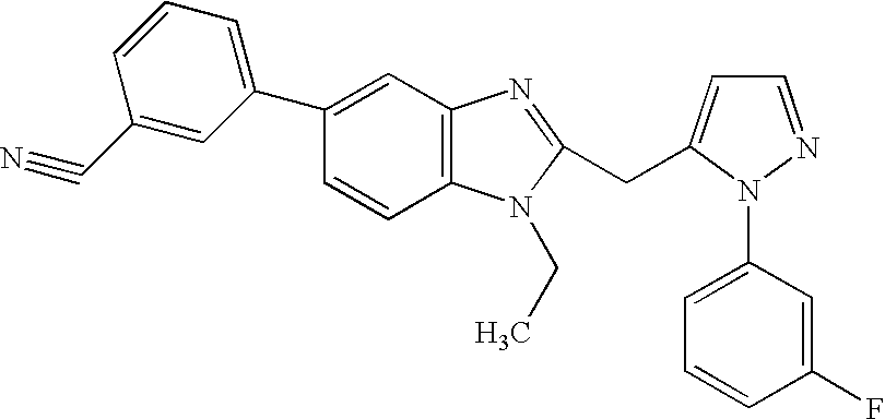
C1(C2=CC3=C(C=C2)N(CC)C(CC2=CC=NN2C2=CC=CC(F)=C2)=N3)=CC=CC(C#N)=C1
